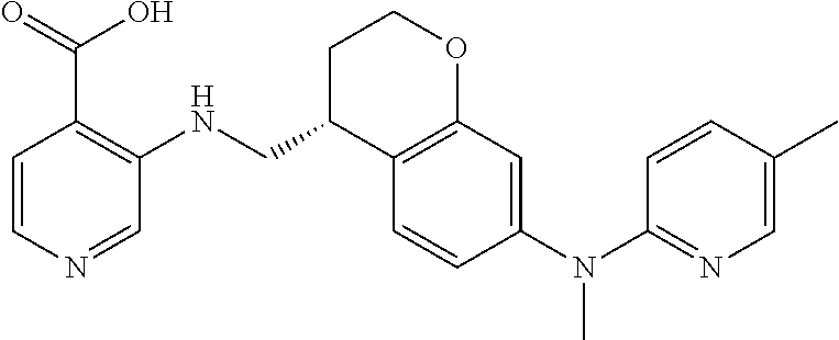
C1=CN=CC(NCC2C3=C(OCC2)C=C(N(C2=NC=C(C)C=C2)C)C=C3)=C1C(=O)O
